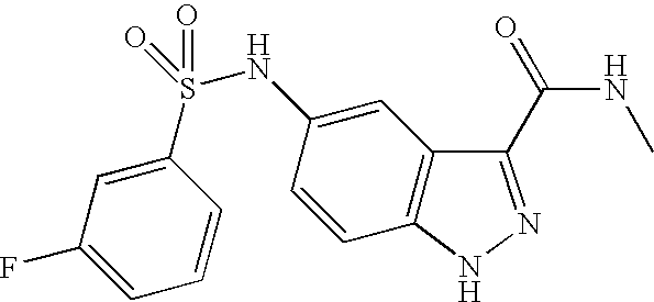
C1(S(NC2=CC3=C(C=C2)NN=C3C(NC)=O)(=O)=O)=CC(F)=CC=C1
